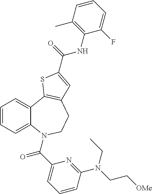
C1=CC=C2C(=C1)C1=C(CCN2C(C2=CC=CC(N(CC[OMe])CC)=N2)=O)C=C(C(NC2=C(C)C=CC=C2F)=O)S1
